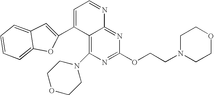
C12=C(N3CCOCC3)N=C(OCCN3CCOCC3)N=C1N=CC=C2C1=CC2=CC=CC=C2O1
